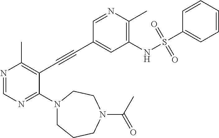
N1(C2=NC=NC(C)=C2C#CC2=CC(NS(C3=CC=CC=C3)(=O)=O)=C(C)N=C2)CCCN(C(=O)C)CC1
